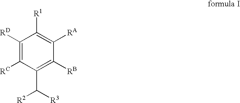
C1([RD])=C([RC])C(C([R3])[R2])=C([RB])C([RA])=C1[R1]
